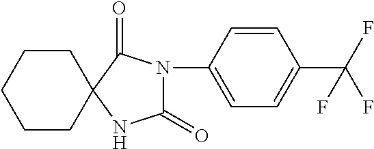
N1(C2=CC=C(C(F)(F)F)C=C2)C(=O)NC2(C1=O)CCCCC2
